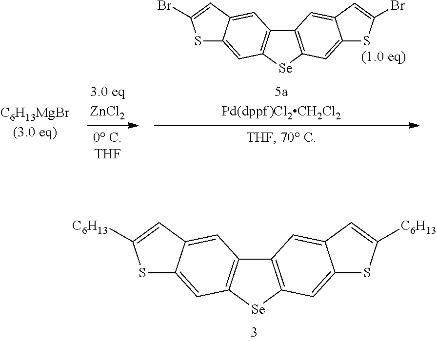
C12=C([Se]C3=C1C=C1C(=C3)SC(Br)=C1)C=C1C(=C2)C=C(Br)S1.C12=C([Se]C3=C1C=C1C(=C3)SC([C6H13])=C1)C=C1C(=C2)C=C([C6H13])S1
